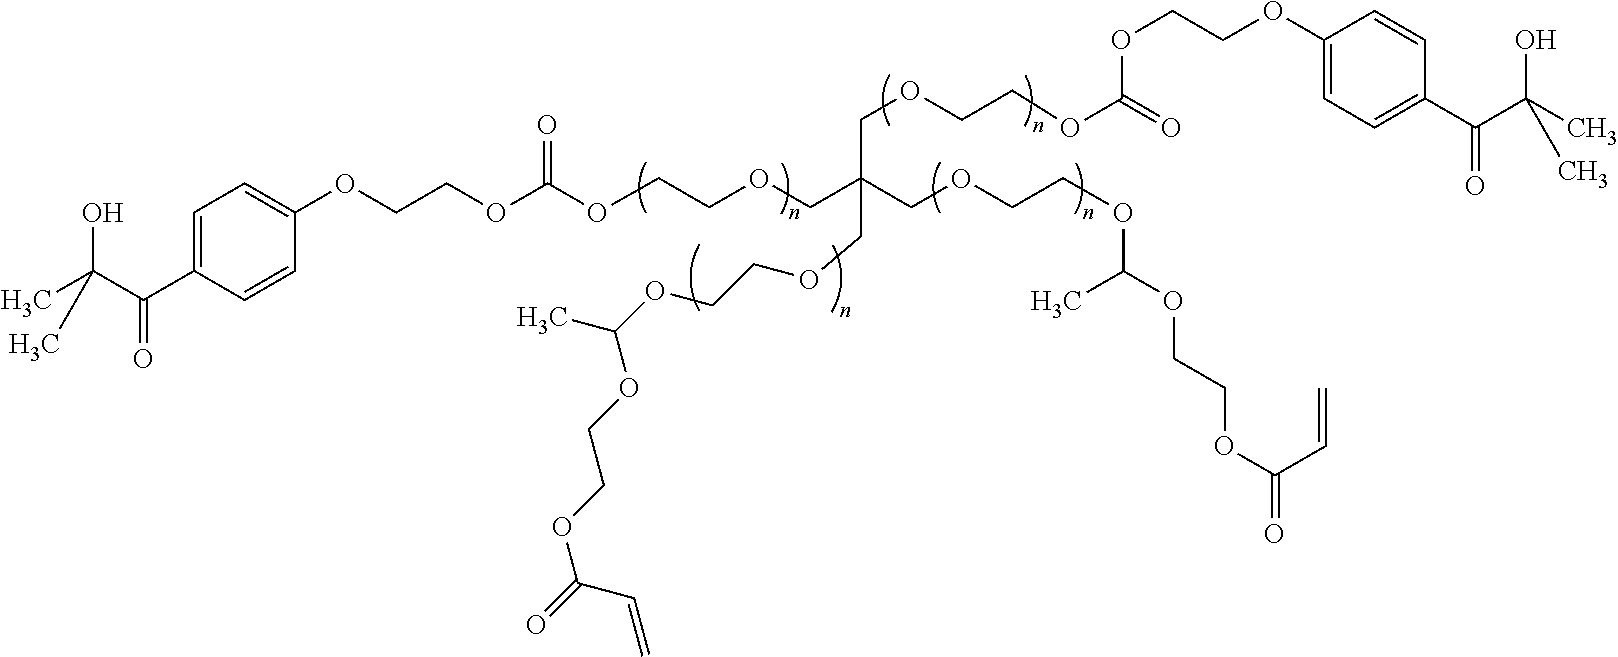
CC(O)(C(C1=CC=C(OCCOC(OCCOCC(COCCOC(C)OCCOC(C=C)=O)(COCCOC(OCCOC2=CC=C(C(=O)C(O)(C)C)C=C2)=O)COCCOC(OCCOC(C=C)=O)C)=O)C=C1)=O)C
